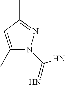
C1(C)=CC(C)=NN1C(=N)N
